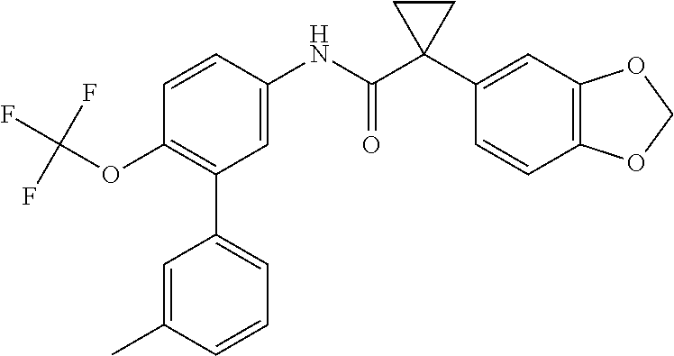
C1=CC(NC(C2(C3=CC4=C(C=C3)OCO4)CC2)=O)=CC(C2=CC=CC(C)=C2)=C1OC(F)(F)F
